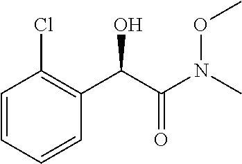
C1=CC=CC(C(C(N(C)OC)=O)O)=C1Cl
